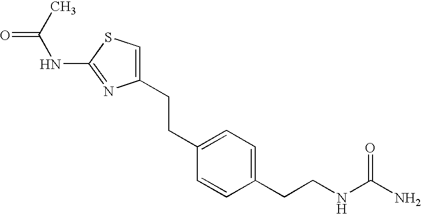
C1(CCC2=CC=C(CCNC(N)=O)C=C2)=CSC(NC(=O)C)=N1
